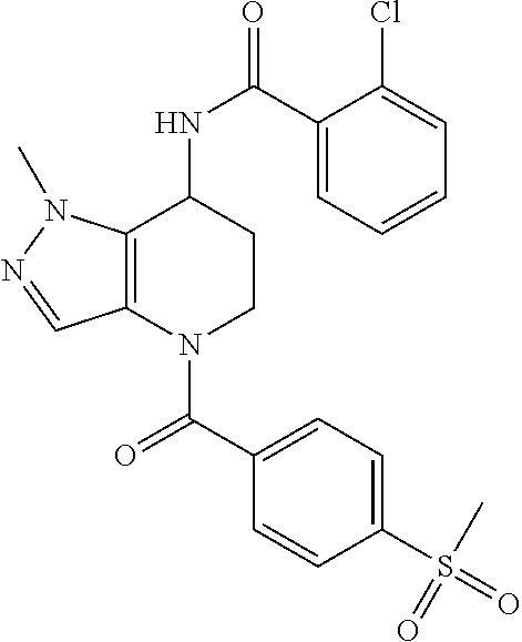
C12=C(N(C(C3=CC=C(S(=O)(C)=O)C=C3)=O)CCC1NC(=O)C1=CC=CC=C1Cl)C=NN2C
